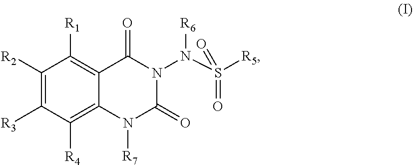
C1([R2])=C([R3])C([R4])=C2C(=C1[R1])C(=O)N(N([R6])S([R5])(=O)=O)C(=O)N2[R7]
